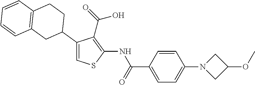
C1(C2CC3=C(CC2)C=CC=C3)=CSC(NC(C2=CC=C(N3CC(OC)C3)C=C2)=O)=C1C(=O)O
